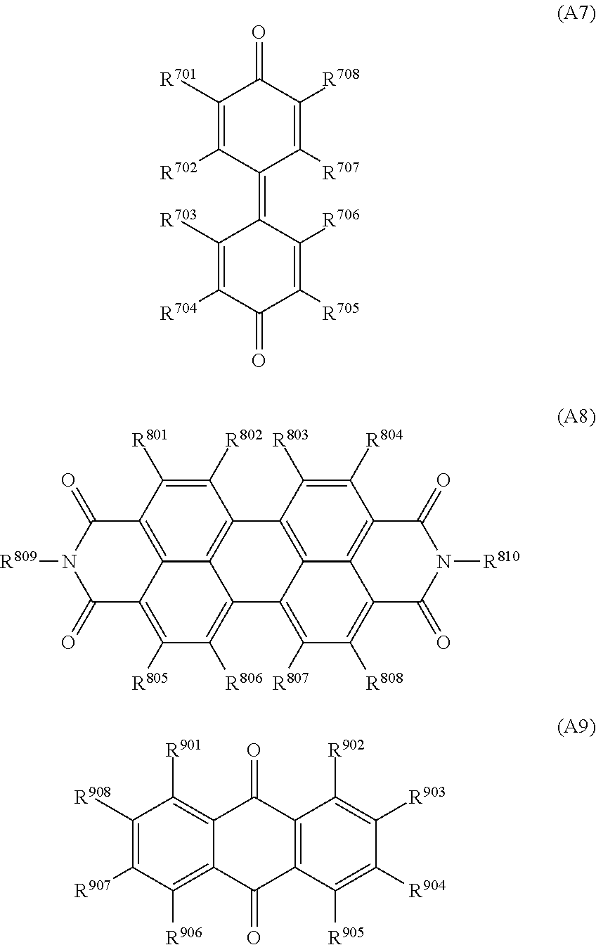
C1([R701])=C([R702])C(=C2C([R703])=C([R704])C(=O)C([R705])=C2[R706])C([R707])=C([R708])C1=O.C12=C3C(=C([R807])C([R808])=C4C3=C(C([R804])=C1[R803])C(=O)N([R810])C4=O)C1=C([R806])C([R805])=C3C4=C(C([R801])=C([R802])C2=C14)C(=O)N([R809])C3=O.C12=C([R901])C([R908])=C([R907])C([R906])=C1C(=O)C1=C(C2=O)C([R902])=C([R903])C([R904])=C1[R905]
